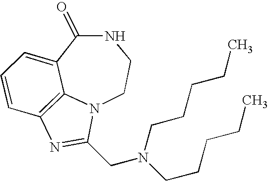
C1(=O)C2=CC=CC3=C2N(CCN1)C(CN(CCCCC)CCCCC)=N3
